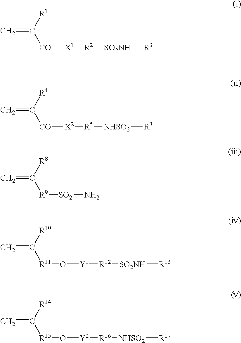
C=C([R1])[CO][X1][R2][SO2NH][R3].C=C([R4])[CO][X2][R5][NHSO2][R3].C=C([R8])[R9][SO2]N.C=C([R10])[R11]O[Y1][R12][SO2NH][R13].C=C([R14])[R15]O[Y2][R16][NHSO2][R17]
